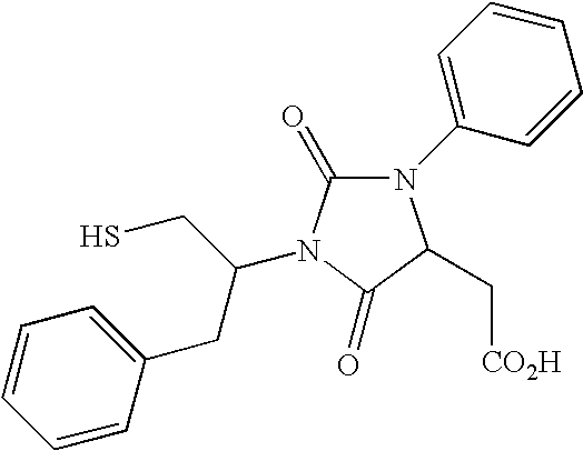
C1=CC=C(N2C(=O)N(C(CS)CC3=CC=CC=C3)C(=O)C2C[CO2H])C=C1
